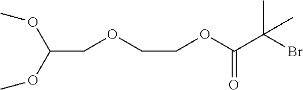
C(COCCOC(C(Br)(C)C)=O)(OC)OC
